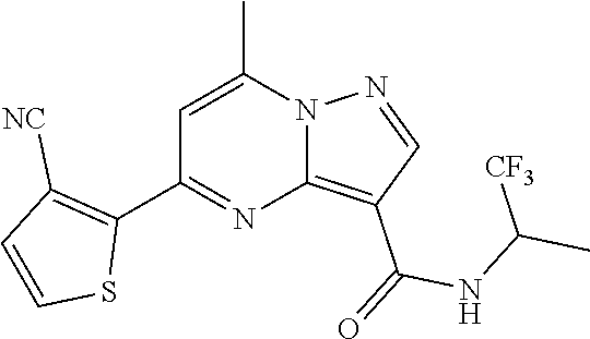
C12=C(C(=O)NC(C)[CF3])C=NN1C(C)=CC(C1=C([NC])C=CS1)=N2
